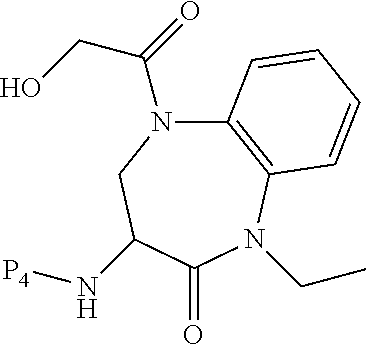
N1(C(=O)CO)C2=C(N(CC)C(=O)C(N[P4])C1)C=CC=C2
